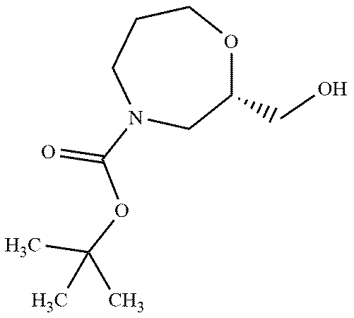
O1C(CO)CN(C(OC(C)(C)C)=O)CCC1
